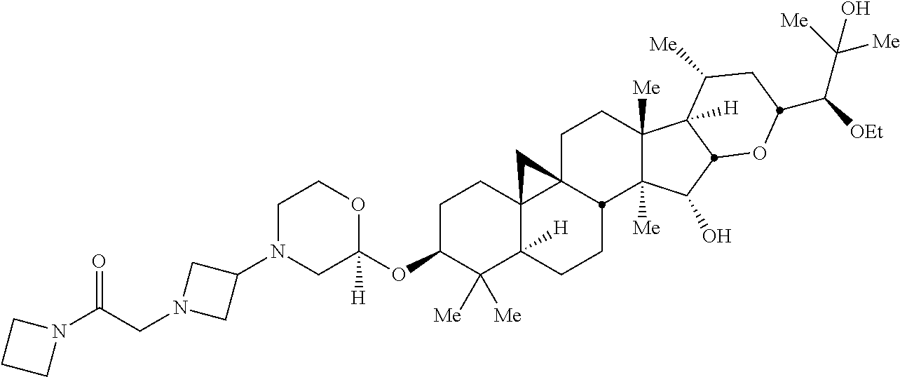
C1N(C2CN(CC(N3CCC3)=O)C2)CC(OC2C([Me])([Me])C3([H])C4(CC2)C2(CCC5([Me])C([Me])(C(O)C6C5([H])C([Me])CC(C([OEt])C([Me])([Me])O)O6)C2CC3)C4)([H])OC1
